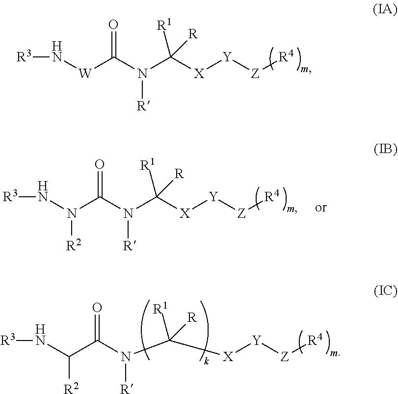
[R3]N[W]C(N(C([X][Y][Z][R4])([R1])[R])[R])=O.[R3]NC(C(N(C([X][Y][Z][R4])([R1])[R])[R])=O)[R2].[R3]NN(C(N(C([X][Y][Z][R4])([R1])[R])[R])=O)[R2]
